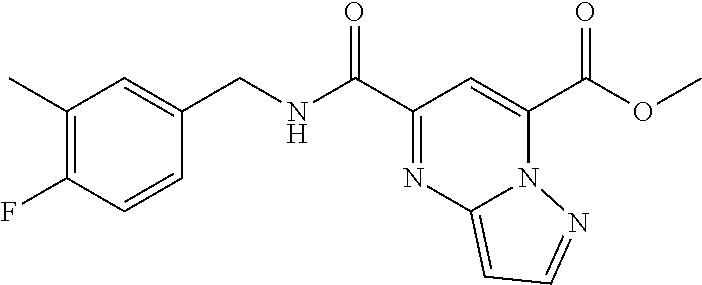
C1(C(NCC2=CC(C)=C(F)C=C2)=O)=NC2=CC=NN2C(C(OC)=O)=C1
